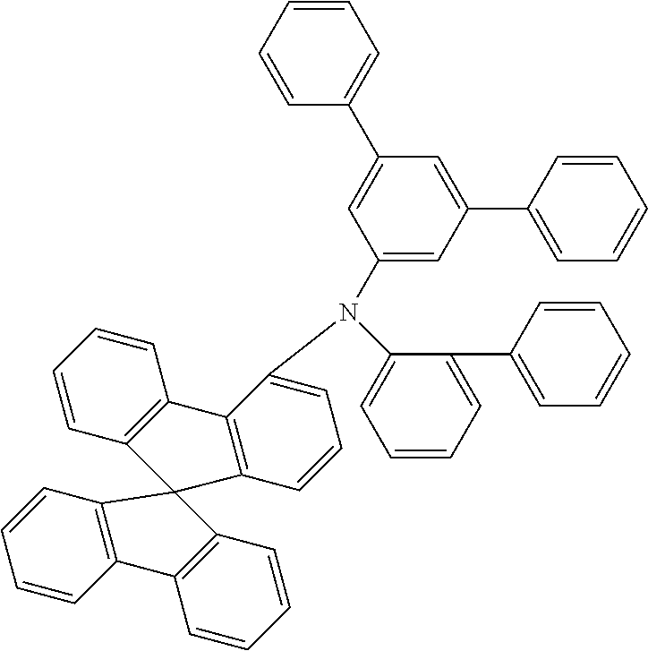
C1(N(C2=CC=CC3=C2C2=C(C=CC=C2)C32C3=C(C=CC=C3)C3=C2C=CC=C3)C2=CC(C3=CC=CC=C3)=CC(C3=CC=CC=C3)=C2)=CC=CC=C1C1=CC=CC=C1
